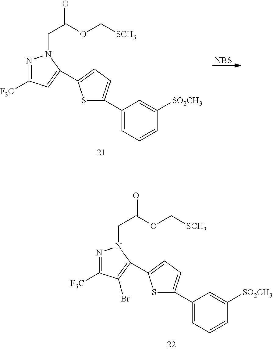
N1=C([F3C])C(Br)=C(C2=CC=C(C3=CC=CC([SO2CH3])=C3)S2)N1CC(=O)OC[SCH3].N1=C([F3C])C=C(C2=CC=C(C3=CC=CC([SO2CH3])=C3)S2)N1CC(=O)OC[SCH3].[NBS]
